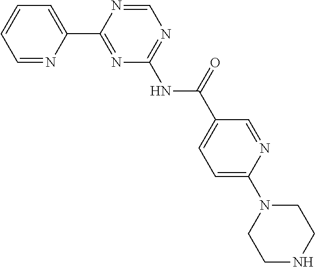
C1=NC(C2=NC(NC(C3=CC=C(N4CCNCC4)N=C3)=O)=NC=N2)=CC=C1
